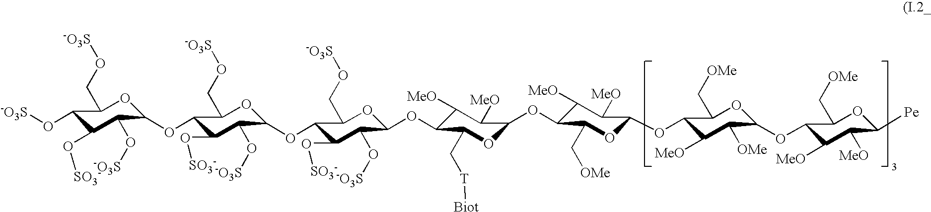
C1(O[-O3S])C(O[SO3-])C(O[-O3S])C(OC2C(O[SO3-])C(O[-O3S])C(OC3C(CO[-O3S])OC(OC4C([MeO])C([MeO])C(OC5C([MeO])C([MeO])C(OC6C([MeO])C([OMe])C(OC7C([MeO])C([MeO])C([Pe])OC7C[OMe])OC6C[OMe])OC5C[OMe])OC4C[T][Biot])C(O[-O3S])C3O[SO3-])OC2CO[-O3S])OC1CO[-O3S]
